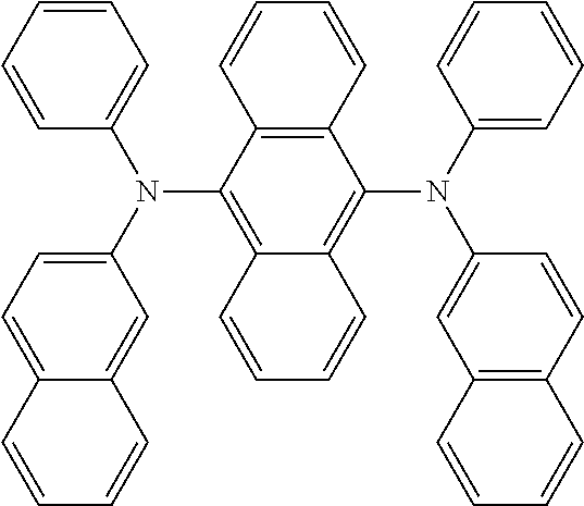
C12=C(C(N(C3=CC=C4C(=C3)C=CC=C4)C3=CC=CC=C3)=C3C(=C1N(C1=CC=CC=C1)C1=CC4=C(C=C1)C=CC=C4)C=CC=C3)C=CC=C2
